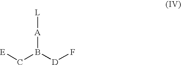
[E]CB([D]F)[A][L]
